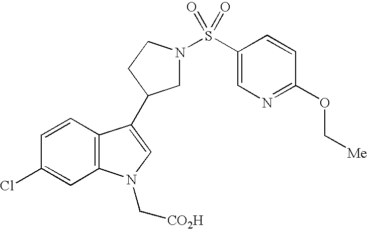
C1=CC2=C(C=C1Cl)N(C[CO2H])C=C2C1CN(S(C2=CN=C(OC[Me])C=C2)(=O)=O)CC1
